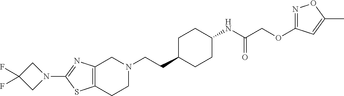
C12=C(CCN(CCC3CCC(NC(COC4=NOC(C)=C4)=O)CC3)C1)SC(N1CC(F)(F)C1)=N2
